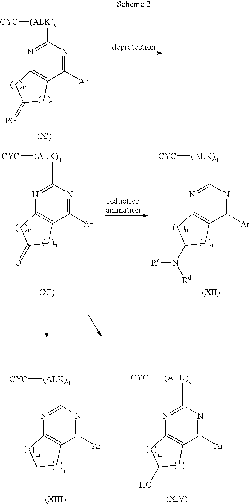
C1([(ALK)q][CYC])=NC2=C(C([Ar])=N1)CC(=[PG])C2.C1([(ALK)q][CYC])=NC2=C(C([Ar])=N1)CC(=O)C2.C1([(ALK)q][CYC])=NC2=C(C([Ar])=N1)CC(N([Rc])[Rd])C2.C1([(ALK)q][CYC])=NC2=C(C([Ar])=N1)CC(O)C2.C1([(ALK)q][CYC])=NC2=C(C([Ar])=N1)CCC2
